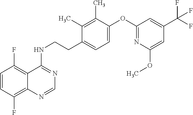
C1=CC(F)=C2C(=C1F)C(NCCC1=CC=C(OC3=NC(OC)=CC(C(F)(F)F)=C3)C(C)=C1C)=NC=N2
